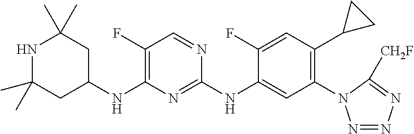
C1(NC2=CC(N3N=NN=C3[CH2F])=C(C3CC3)C=C2F)=NC(NC2CC(C)(C)NC(C)(C)C2)=C(F)C=N1
